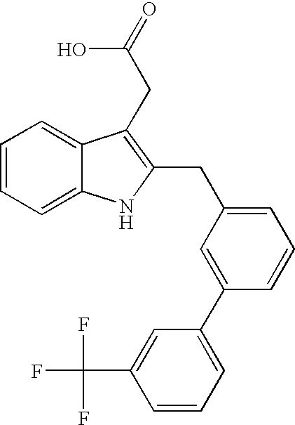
C1=CC=C2C(=C1)C(CC(=O)O)=C(CC1=CC=CC(C3=CC=CC(C(F)(F)F)=C3)=C1)N2
